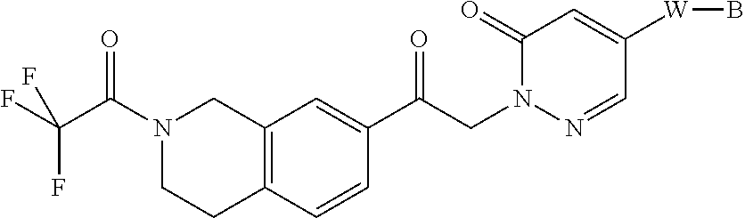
C1(=O)N(CC(C2=CC3=C(C=C2)CCN(C(C(F)(F)F)=O)C3)=O)N=CC([W]B)=C1
